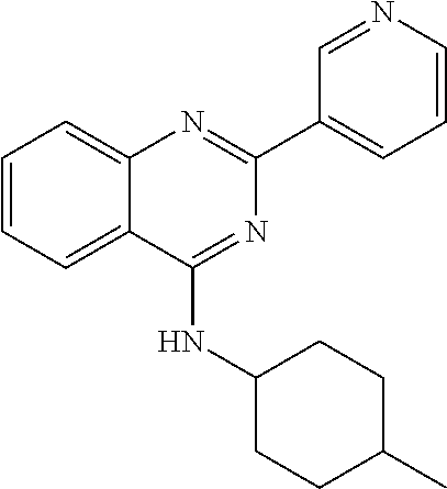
C1=CC=C2C(=C1)N=C(C1=CC=CN=C1)N=C2NC1CCC(C)CC1
